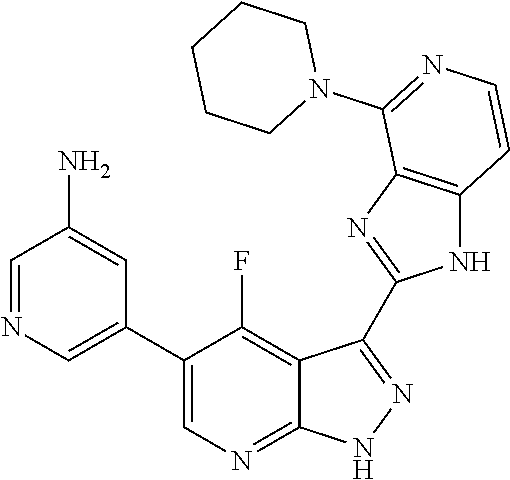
C1=NC=C(C2=CN=C3C(=C2F)C(C2=NC4=C(N2)C=CN=C4N2CCCCC2)=N[N H]3)C=C1N
